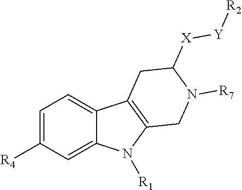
C1=C([R4])C=C2C(=C1)C1=C(N2[R1])CN([R7])C([X][Y][R2])C1
